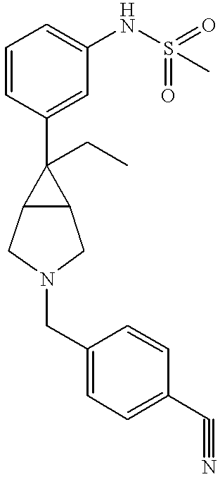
C1=CC(C2(CC)C3C2CN(CC2=CC=C(C#N)C=C2)C3)=CC(NS(=O)(=O)C)=C1
